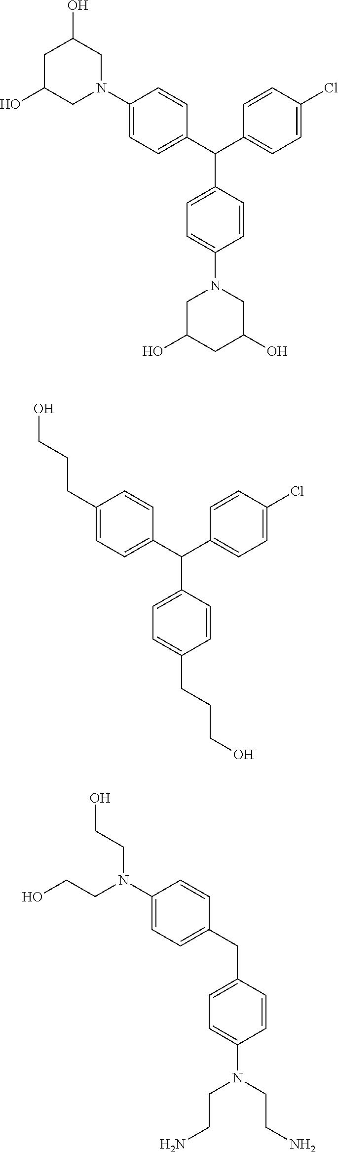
C1(C(C2=CC=C(Cl)C=C2)C2=CC=C(N3CC(O)CC(O)C3)C=C2)=CC=C(N2CC(O)CC(O)C2)C=C1.C1(C(C2=CC=C(Cl)C=C2)C2=CC=C(CCCO)C=C2)=CC=C(CCCO)C=C1.C1(CC2=CC=C(N(CCO)CCO)C=C2)=CC=C(N(CCN)CCN)C=C1
